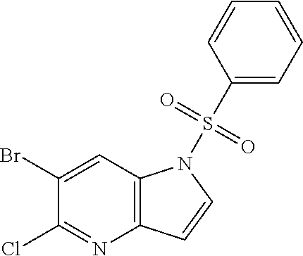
C12=C(C=C(Br)C(Cl)=N1)N(S(C1=CC=CC=C1)(=O)=O)C=C2
